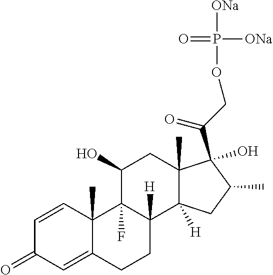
C1=CC2(C)C(=CC1=O)CCC1([H])C2(F)C(O)CC2(C)C1([H])CC(C)C2(O)C(COP(=O)([ONa])[ONa])=O
